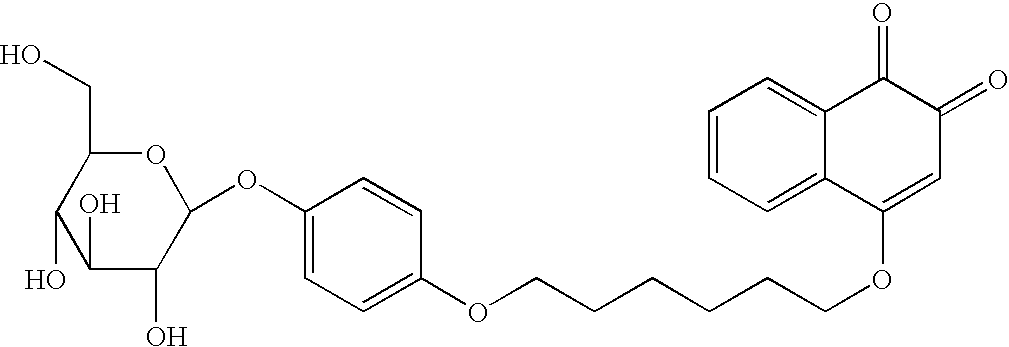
C1(O)C(O)C(OC2=CC=C(OCCCCCCOC3=CC(=O)C(=O)C4=CC=CC=C34)C=C2)OC(CO)C1O
